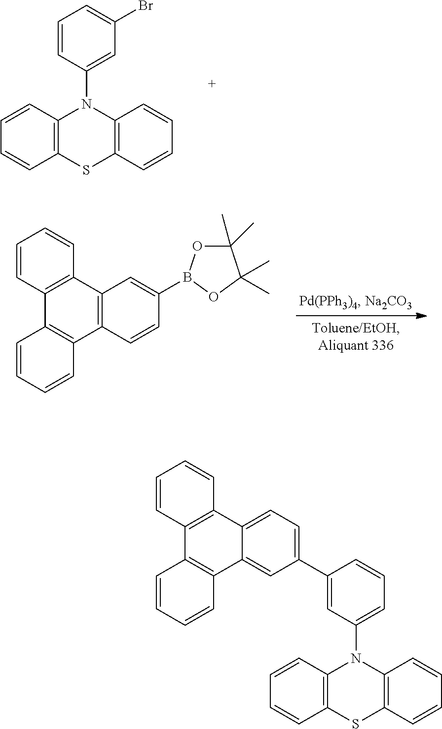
C1=CC2=C(C=C1)SC1=C(N2C2=CC(Br)=CC=C2)C=CC=C1.C1=CC2=C(C=C1)C1=C(C3=C2C=CC=C3)C=CC(B2OC(C)(C)C(C)(C)O2)=C1.C1=CC2=C(C=C1)SC1=C(N2C2=CC=CC(C3=CC=C4C(=C3)C3=C(C5=C4C=CC=C5)C=CC=C3)=C2)C=CC=C1
